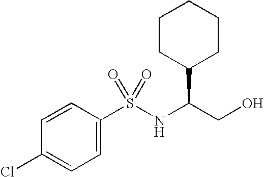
C1=C(S(NC(CO)C2CCCCC2)(=O)=O)C=CC(Cl)=C1
